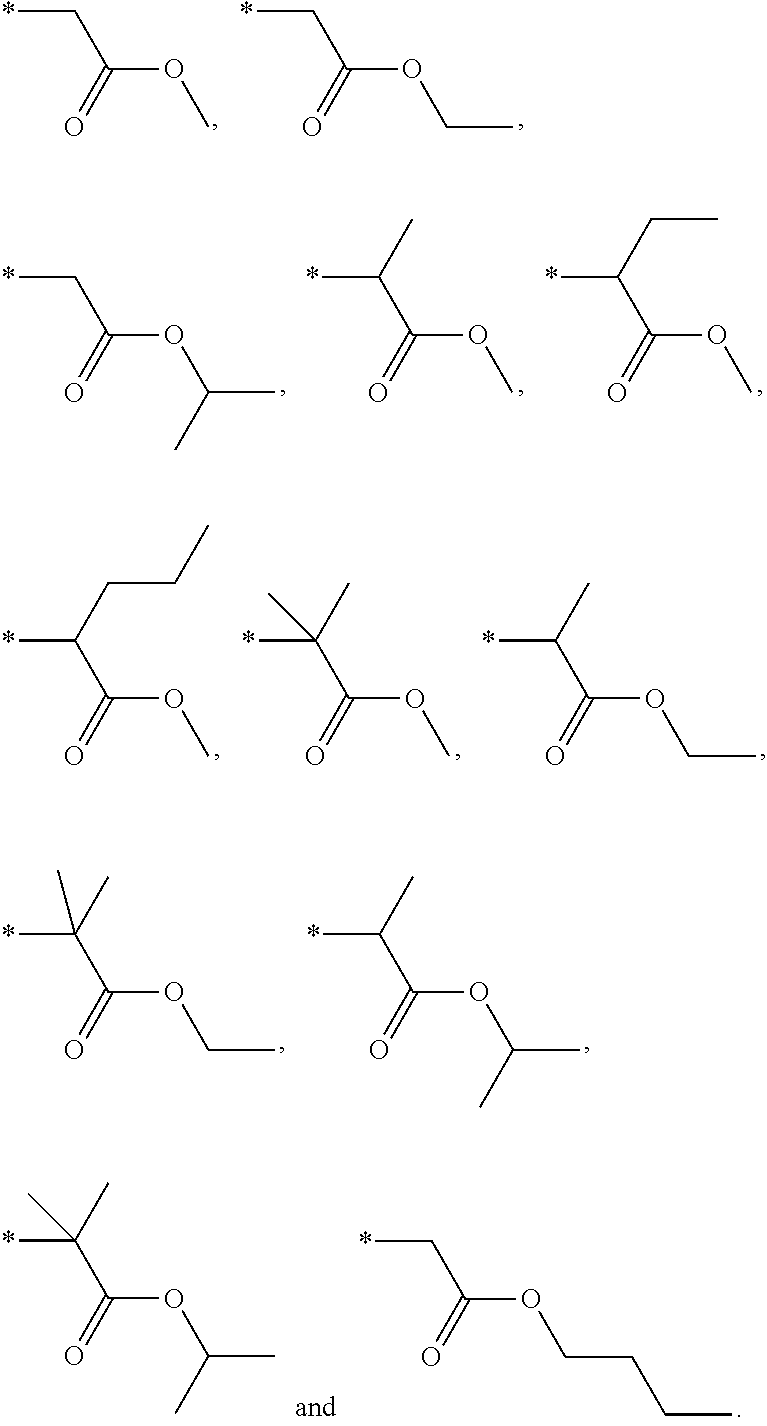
*CC(OC)=O.*CC(OCC)=O.*CC(OC(C)C)=O.*C(C(OC)=O)C.*C(C(OC)=O)CC.*C(C(OC)=O)CCC.*C(C(OC)=O)(C)C.*C(C(OCC)=O)C.*C(C(OCC)=O)(C)C.*C(C(OC(C)C)=O)C.*CC(OCCCC)=O.*C(C(OC(C)C)=O)(C)C
